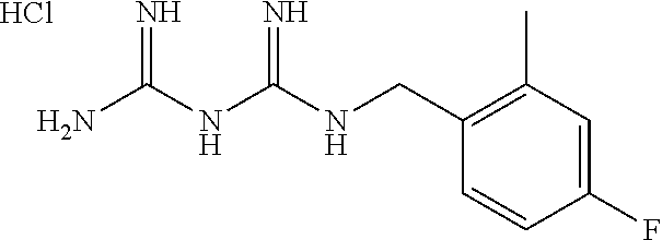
C(C1=C(C)C=C(F)C=C1)NC(NC(N)=N)=N.Cl
